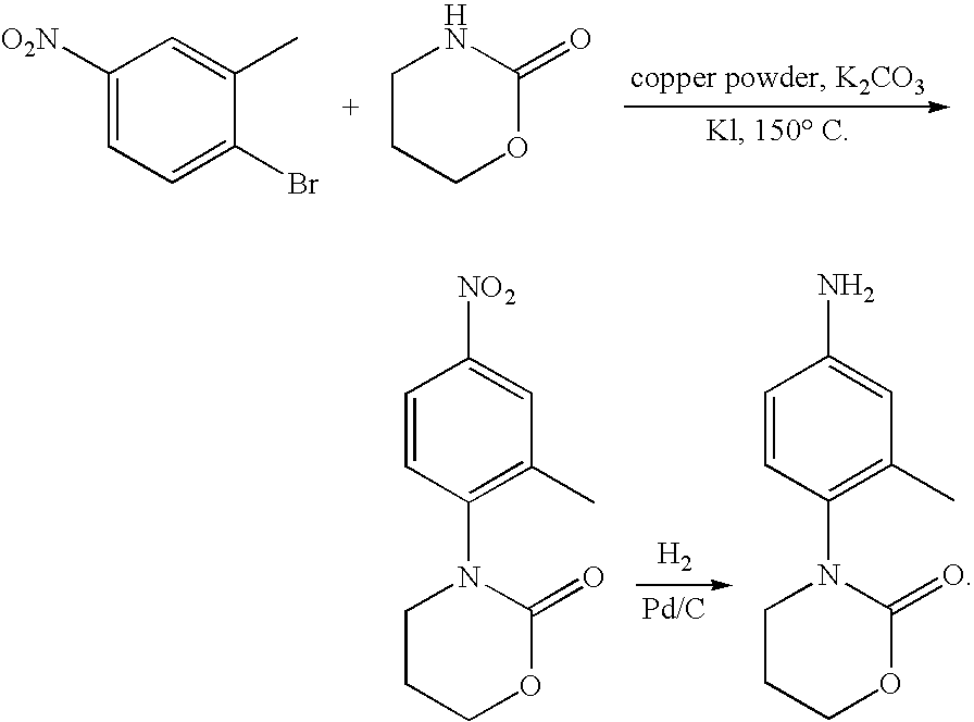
C1([O2N])=CC=C(Br)C(C)=C1.C1CCOC(=O)N1.C1=CC(N2CCCOC2=O)=C(C)C=C1[NO2].[H2].C1=CC(N2CCCOC2=O)=C(C)C=C1N
